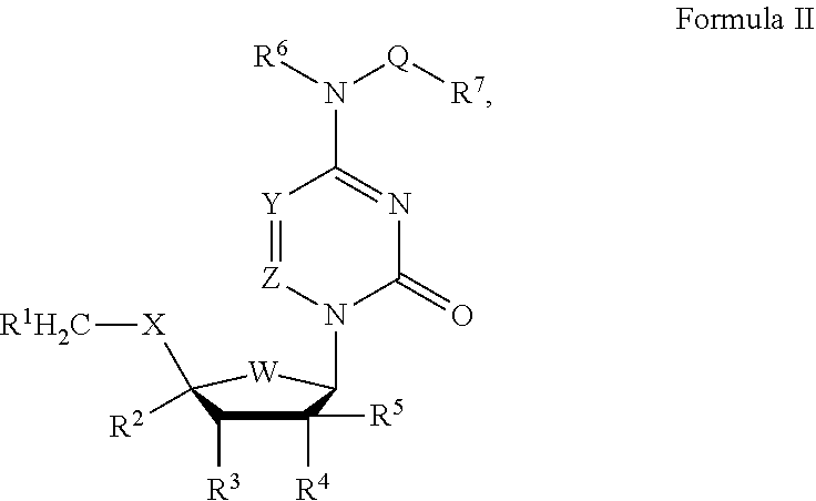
[Y]1=[Z]N(C2C([R5])([R4])C([R3])C([R2])([X][R1H2C])[W]2)C(=O)N=C1N([R6])[Q][R7]
